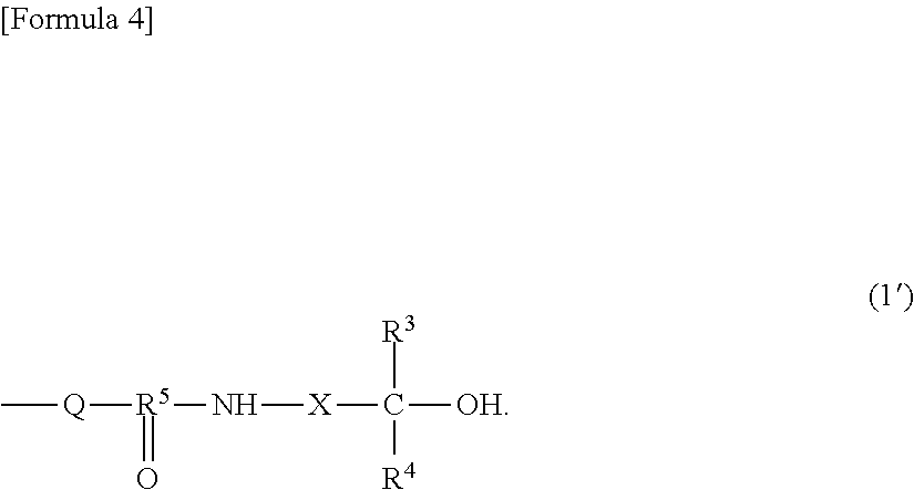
C[Q][R5](=O)N[X]C([R3])([OH])[R4]
